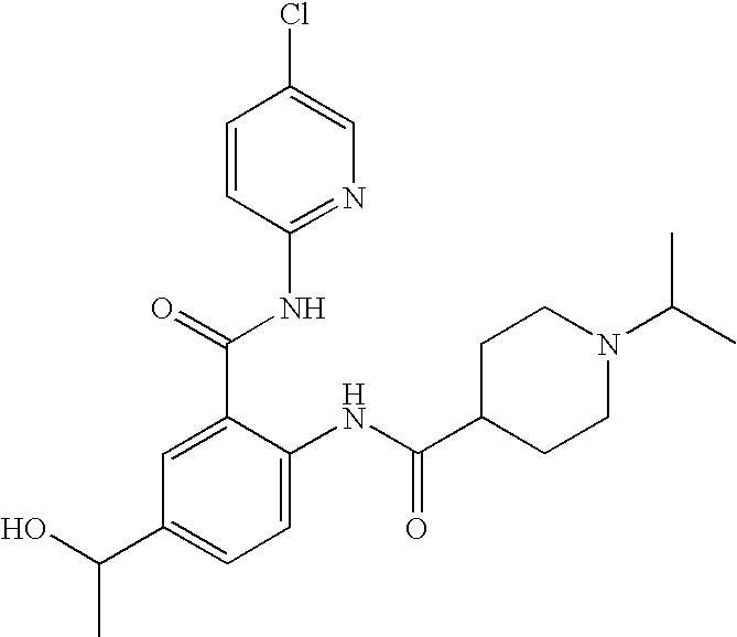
C1(C(=O)NC2=NC=C(Cl)C=C2)=CC(C(O)C)=CC=C1NC(C1CCN(C(C)C)CC1)=O
